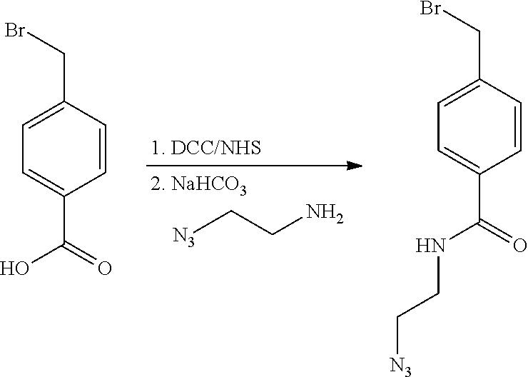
[N3]CCN.C1=CC(CBr)=CC=C1C(=O)O.C1=CC(CBr)=CC=C1C(=O)NCC[N3]
